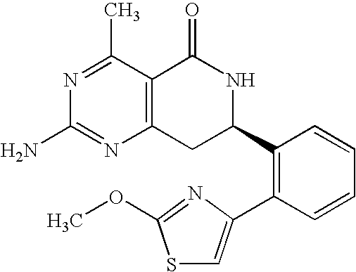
C12=C(C(C)=NC(N)=N1)C(=O)NC(C1=C(C3=CSC(OC)=N3)C=CC=C1)C2
